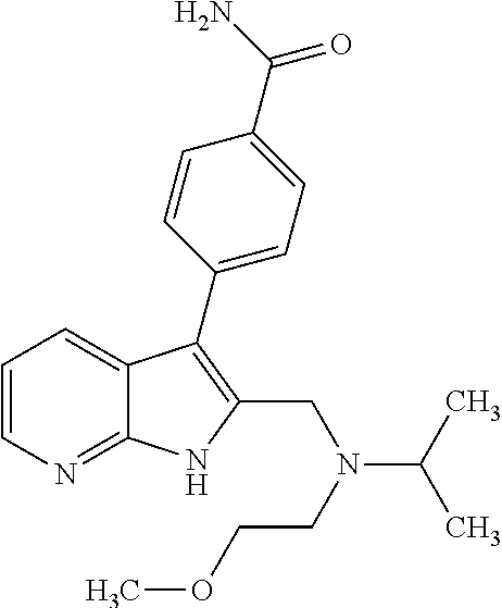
C1=CN=C2C(=C1)C(C1=CC=C(C(N)=O)C=C1)=C(CN(C(C)C)CCOC)N2
